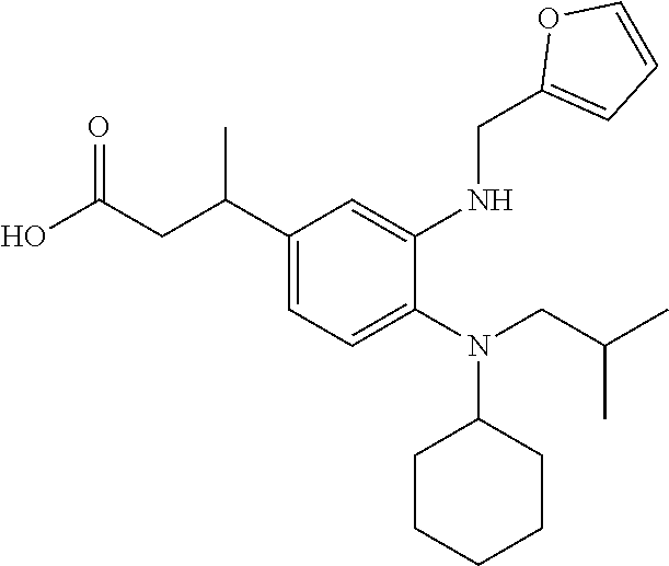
C1(C(CC(O)=O)C)=CC=C(N(CC(C)C)C2CCCCC2)C(NCC2=CC=CO2)=C1
